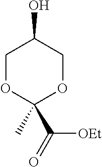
C1OC(C(=O)[OEt])(C)OCC1O
